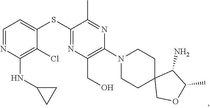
C1CN(C2=C(CO)N=C(SC3=CC=NC(NC4CC4)=C3Cl)C(C)=N2)CCC12COC(C)C2N
